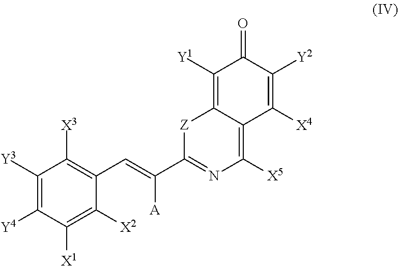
C1([Y3])=C([Y4])C([X1])=C([X2])C(C=C(C2=NC([X5])=C3C(=C([Y1])C(=O)C([Y2])=C3[X4])[Z]2)[A])=C1[X3]
